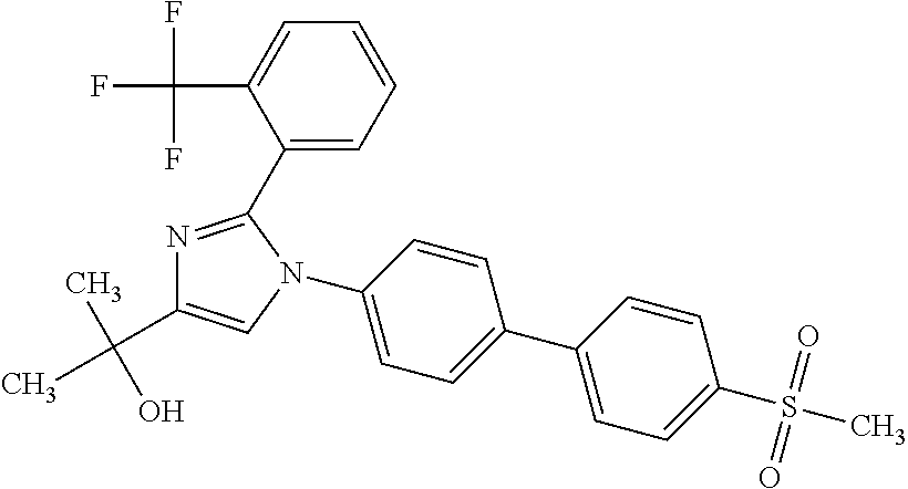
N1=C(C2=CC=CC=C2C(F)(F)F)N(C2=CC=C(C3=CC=C(S(C)(=O)=O)C=C3)C=C2)C=C1C(C)(O)C
